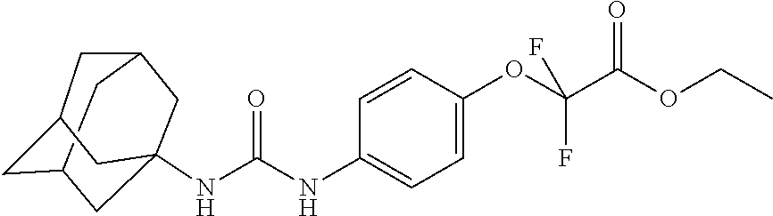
C12CC3CC(NC(NC4=CC=C(OC(C(OCC)=O)(F)F)C=C4)=O)(C1)CC(C2)C3
